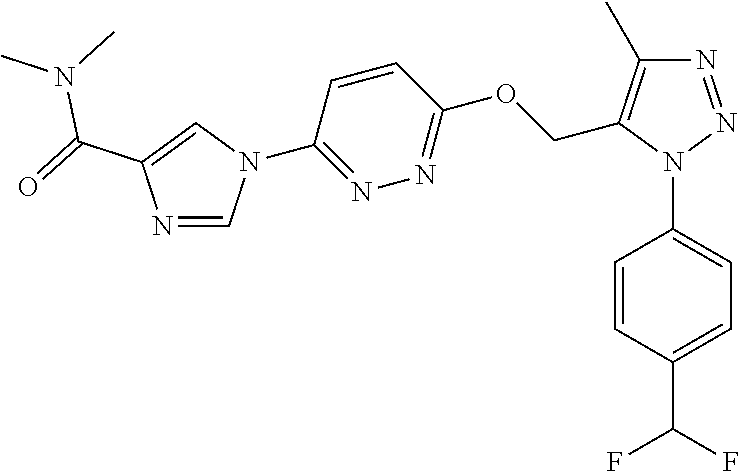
C1=CC(N2N=NC(C)=C2COC2=NN=C(N3C=NC(C(=O)N(C)C)=C3)C=C2)=CC=C1C(F)F
